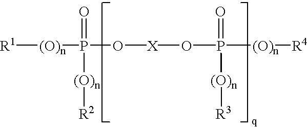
[R1][(O)n]P(=O)([(O)n][R2])O[X]OP(=O)([(O)n][R4])[(O)n][R3]
